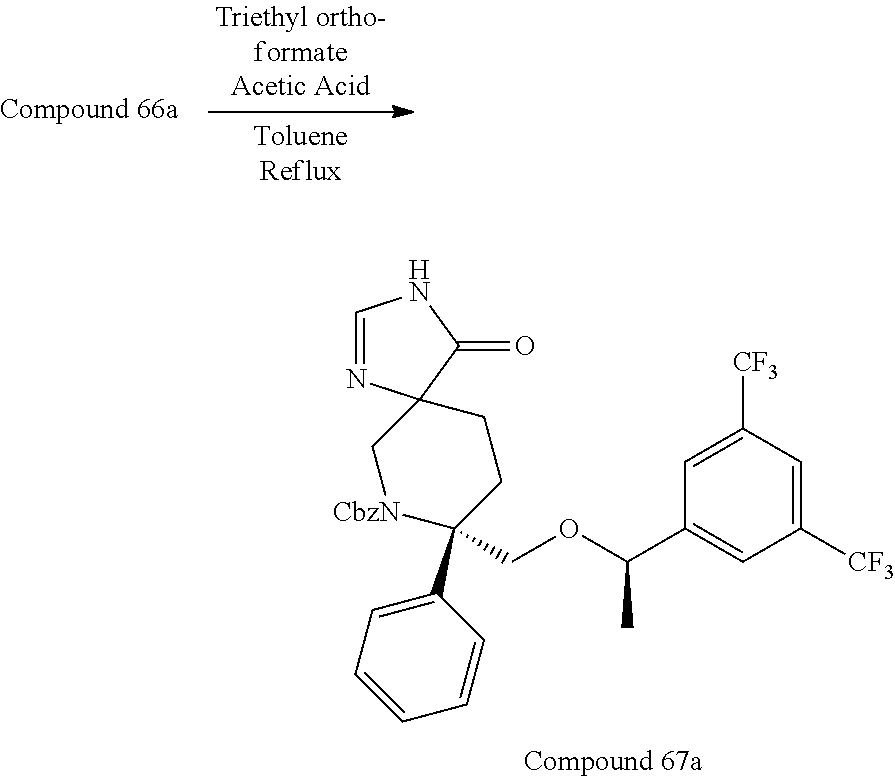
C1([CF3])=CC([CF3])=CC(C(OCC2(C3=CC=CC=C3)CCC3(C[CbzN]2)N=CNC3=O)C)=C1
